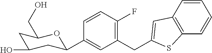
C1=CC(F)=C(CC2=CC3=C(C=CC=C3)S2)C=C1C1CC(O)CC(CO)O1
